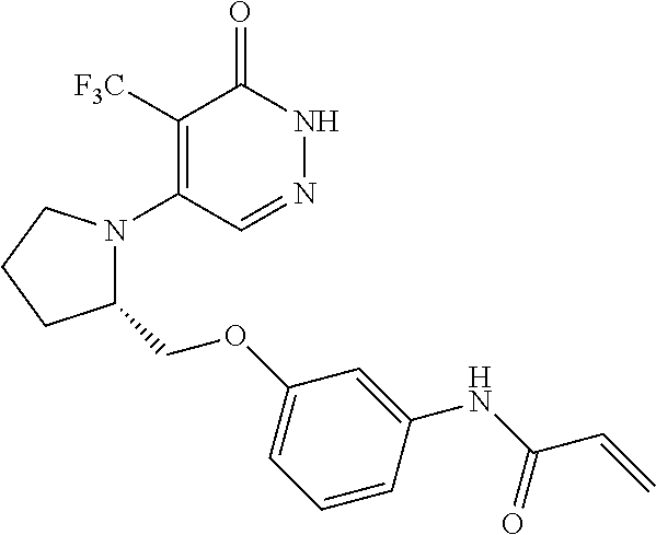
C1([F3C])=C(N2C(COC3=CC=CC(NC(C=C)=O)=C3)CCC2)C=NNC1=O
